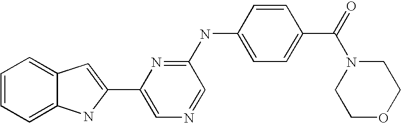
C1=CC=C2C(=C1)C=C(C1=CN=CC(NC3=CC=C(C(=O)N4CCOCC4)C=C3)=N1)N2
